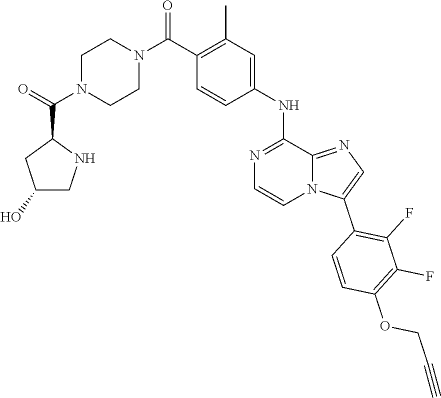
C1N(C(C2CC(O)CN2)=O)CCN(C(C2=C(C)C=C(NC3=NC=CN4C3=NC=C4C3=C(F)C(F)=C(OCC#C)C=C3)C=C2)=O)C1
